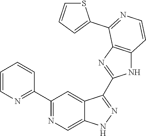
C1(C2=NC=C3C(=C2)C(C2=NC4=C(N2)C=CN=C4C2=CC=CS2)=NN3)=NC=CC=C1
